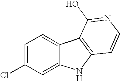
C1=C(Cl)C=C2C(=C1)C1=C(N2)C=CN=C1O
